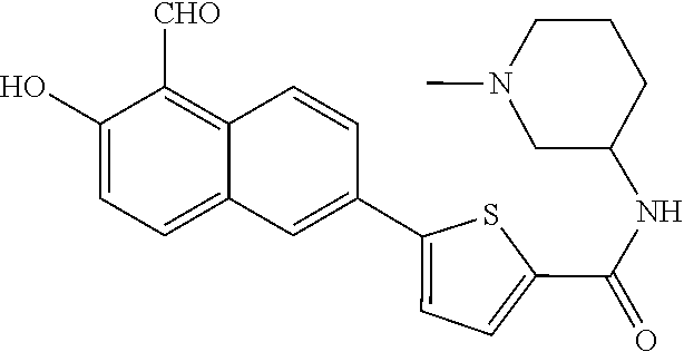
C1(O)=CC=C2C(=C1[CHO])C=CC(C1=CC=C(C(NC3CCCN(C)C3)=O)S1)=C2
